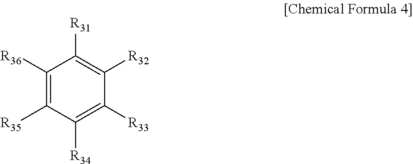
C1([R36])=C([R35])C([R34])=C([R33])C([R32])=C1[R31]
